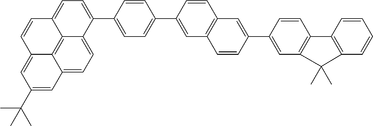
C12=CC=C3C4=C1C(=CC(C(C)(C)C)=C2)C=CC4=CC=C3C1=CC=C(C2=CC3=C(C=C2)C=C(C2=CC4=C(C5=C(C=CC=C5)C4(C)C)C=C2)C=C3)C=C1
